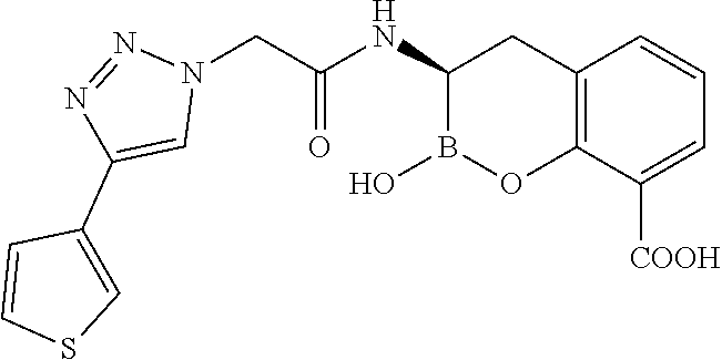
C12=C(C([COOH])=CC=C1)OB(O)C(NC(CN1N=NC(C3=CSC=C3)=C1)=O)C2
